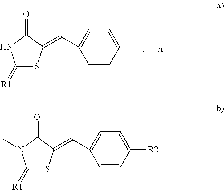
C1=CC(C)=CC=C1C=C1SC(=[R1])NC1=O.C1=CC([R2])=CC=C1C=C1SC(=[R1])N(C)C1=O
